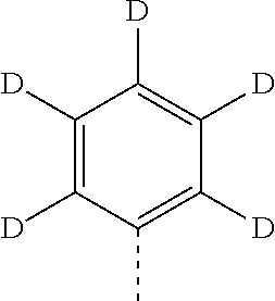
C1([D])=C([D])C([D])=C([D])C([D])=C1C
